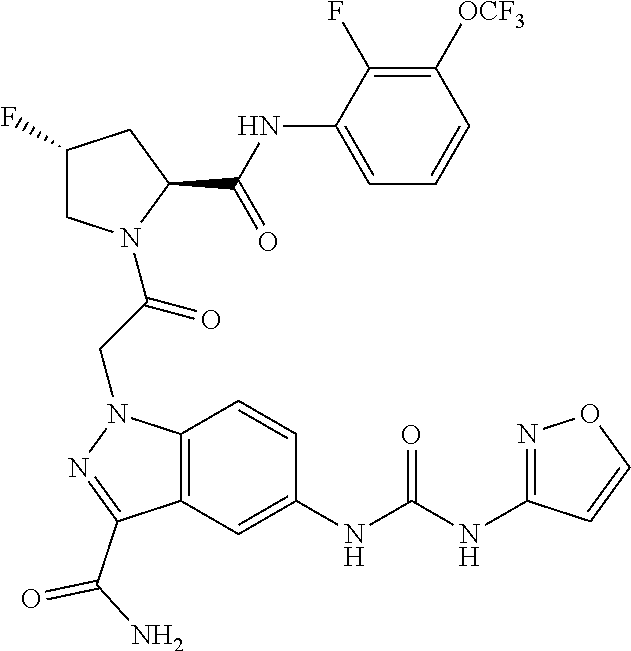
C1(NC(C2CC(F)CN2C(CN2C3=C(C(C(N)=O)=N2)C=C(NC(NC2=NOC=C2)=O)C=C3)=O)=O)=CC=CC([OCF3])=C1F
